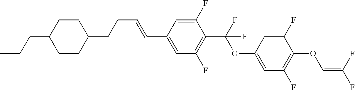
C1CC(CCC=CC2=CC(F)=C(C(F)(OC3=CC(F)=C(OC=C(F)F)C(F)=C3)F)C(F)=C2)CCC1CCC
